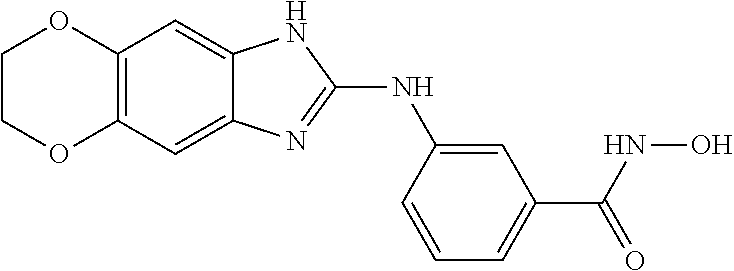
C12=C(C=C3C(=C1)NC(NC1=CC(C(NO)=O)=CC=C1)=N3)OCCO2
